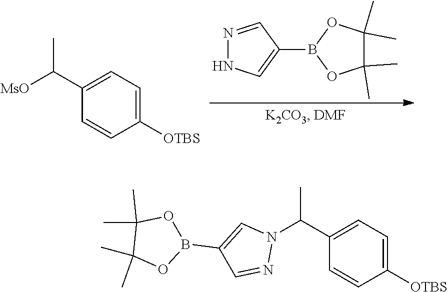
C1(C)(C)C(C)(C)OB(C2=CNN=C2)O1.C1(C([MsO])C)=CC=C([OTBS])C=C1.N1(C(C2=CC=C([OTBS])C=C2)C)C=C(B2OC(C)(C)C(C)(C)O2)C=N1
